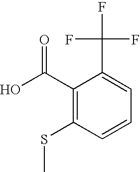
C1(C(O)=O)=C(SC)C=CC=C1C(F)(F)F
